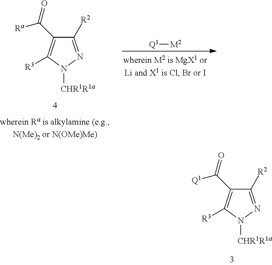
C1([R2])=NN([CHR1R1a])C([R3])=C1C(=O)[Q1].[Q1][M2].C1([R2])=NN([CHR1R1a])C([R3])=C1C(=O)[Ra]
